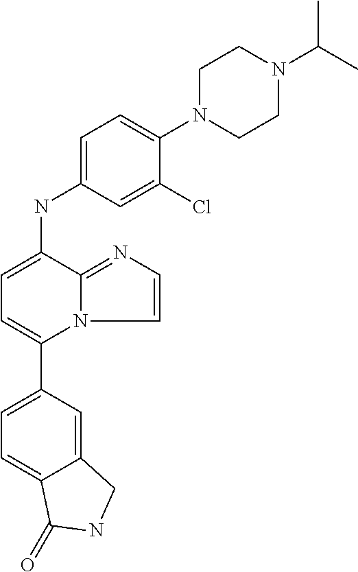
C12=CC(C3=CC=C(NC4=CC=C(N5CCN(C(C)C)CC5)C(Cl)=C4)C4=NC=CN34)=CC=C1C(=O)NC2
